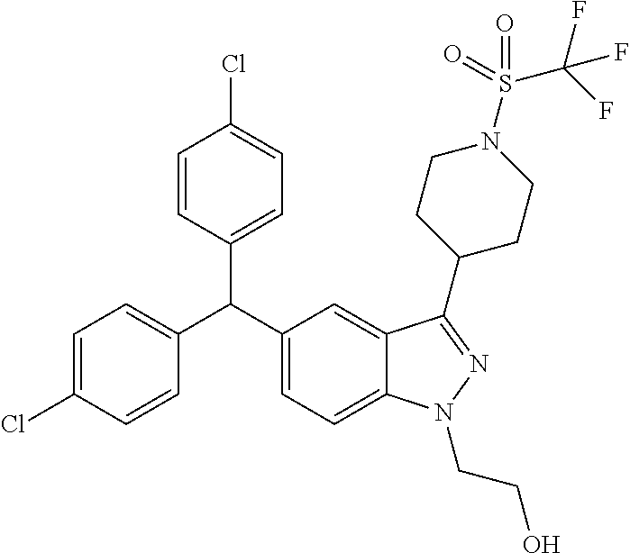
C1=C(Cl)C=CC(C(C2=CC=C3C(=C2)C(C2CCN(S(=O)(=O)C(F)(F)F)CC2)=NN3CCO)C2=CC=C(Cl)C=C2)=C1
